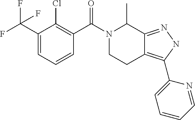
C1(C(F)(F)F)=CC=CC(C(N2CCC3=C(C4=CC=CC=N4)NN=C3C2C)=O)=C1Cl
